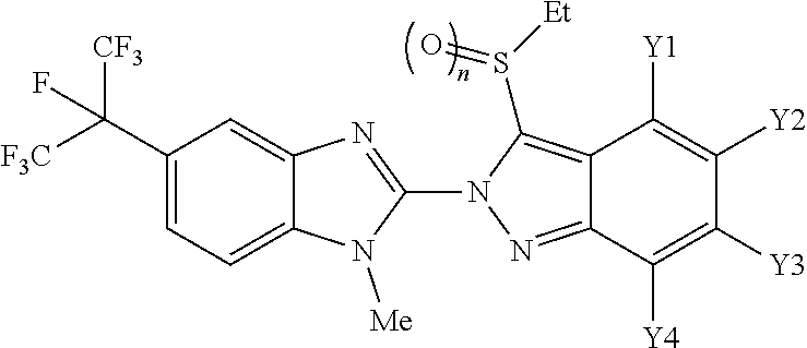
C12=CC=C(C([F3C])([CF3])F)C=C1N=C(N1N=C3C(=C1S([Et])=O)C([Y1])=C([Y2])C([Y3])=C3[Y4])N2[Me]
